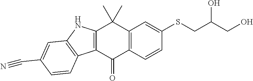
C12=C(C=CC(SCC(CO)O)=C1)C(=O)C1=C(C2(C)C)NC2=C1C=CC(C#N)=C2
